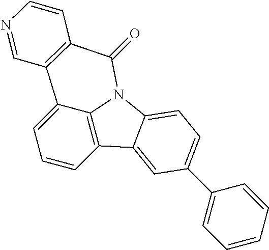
C1=CC2=C3C(=C1)C1=C(C(=O)N3C3=CC=C(C4=CC=CC=C4)C=C23)C=CN=C1
